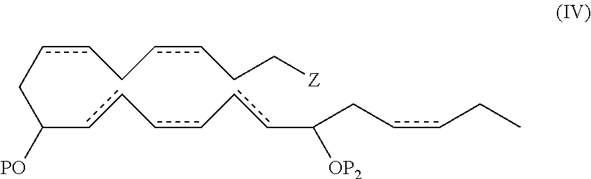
C(cc-cc-ccC(CccCC)[OP2])(CccCccCC[Z])[PO]
